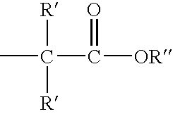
CC([R])([R])C([OR])=O
